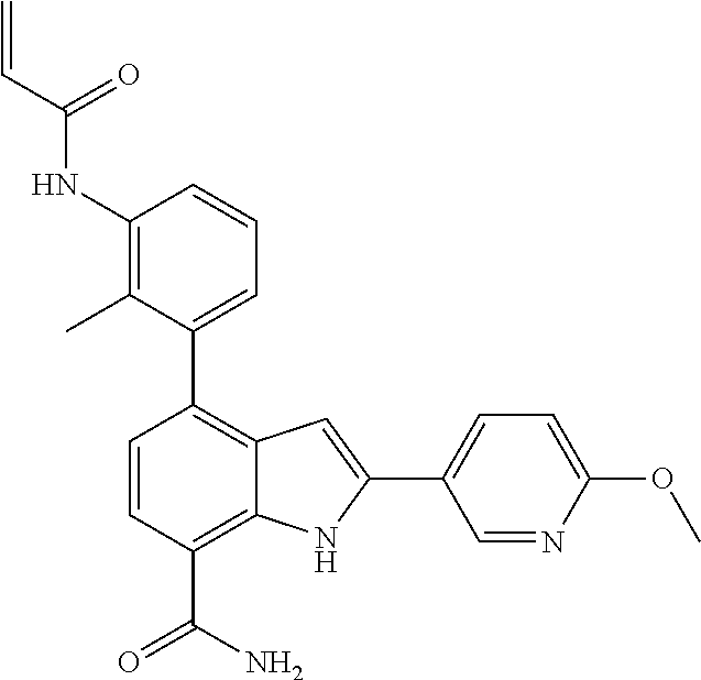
C1(NC(C=C)=O)=C(C)C(C2=C3C(=C(C(N)=O)C=C2)NC(C2=CC=C(OC)N=C2)=C3)=CC=C1
